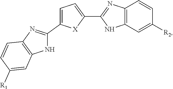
C1=C(C2=NC3=C(N2)C=C([R1])C=C3)[X]C(C2=NC3=C(N2)C=C([R2])C=C3)=C1
